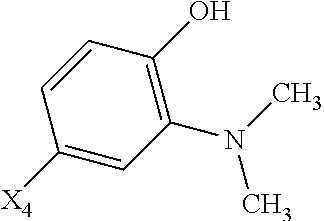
C1([X4])=CC(N(C)C)=C(O)C=C1
